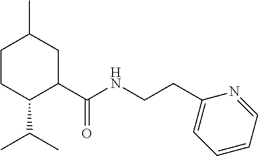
C1CC(C(C)C)C(C(=O)NCCC2=CC=CC=N2)CC1C
